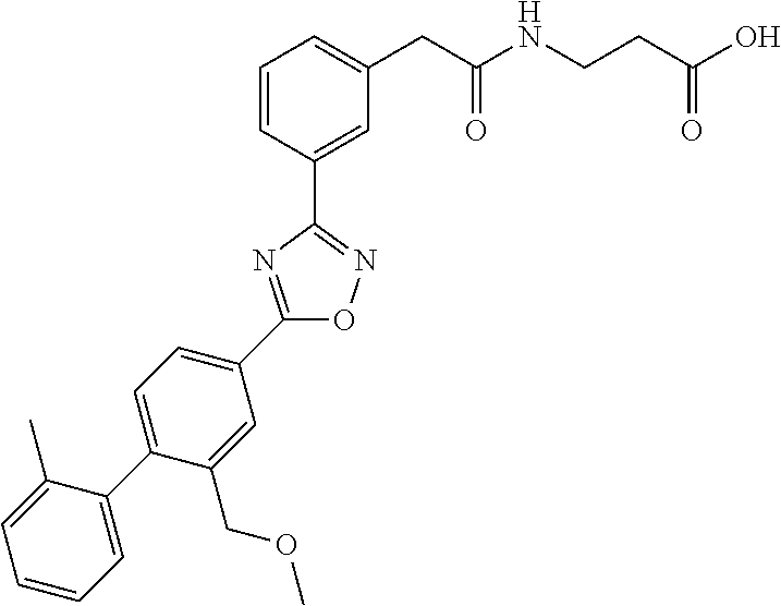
C1=CC(C2=NOC(C3=CC=C(C4=CC=CC=C4C)C(COC)=C3)=N2)=CC(CC(NCCC(O)=O)=O)=C1
